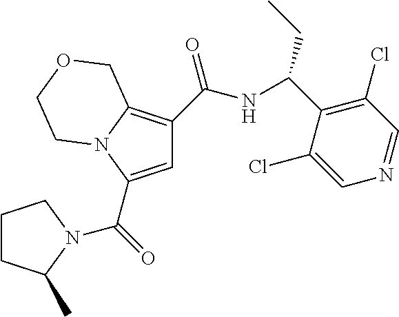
C1=C(C(=O)N2C(C)CCC2)N2C(=C1C(NC(C1=C(Cl)C=NC=C1Cl)CC)=O)COCC2
